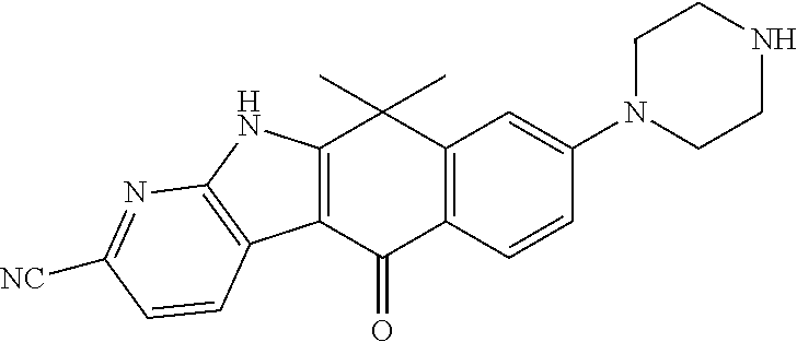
C12=C(C(=O)C3=C(C1(C)C)C=C(N1CCNCC1)C=C3)C1=C(N2)N=C([NC])C=C1
